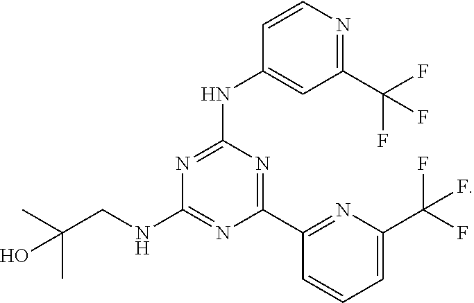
C1(C(F)(F)F)=NC=CC(NC2=NC(NCC(O)(C)C)=NC(C3=NC(C(F)(F)F)=CC=C3)=N2)=C1
